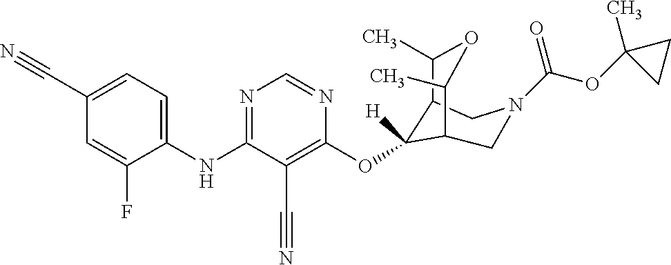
C1(NC2=NC=NC(OC3([H])C4C(C)OC(C)C3CN(C(OC3(C)CC3)=O)C4)=C2C#N)=CC=C(C#N)C=C1F
